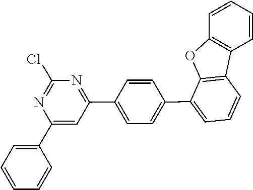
C1=CC2=C(OC3=C2C=CC=C3C2=CC=C(C3=NC(Cl)=NC(C4=CC=CC=C4)=C3)C=C2)C=C1
